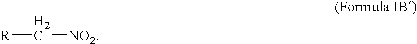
[R]C[NO2]
